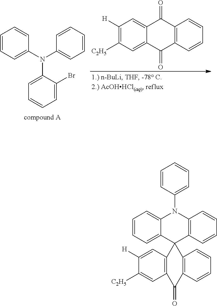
C1=CC=C(N(C2=CC=CC=C2)C2=CC=CC=C2Br)C=C1.C1([H])=C([C2H5])C=C2C(=C1)C(=O)C1=C(C2=O)C=CC=C1.C1=CC=C2C(=C1)N(C1=CC=CC=C1)C1=C(C23C2=C(C=C([C2H5])C([H])=C2)C(=O)C2=C3C=CC=C2)C=CC=C1
